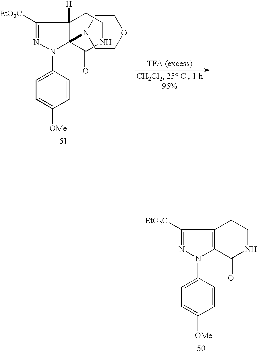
C1=C(N2N=C([EtO2C])C3=C2C(=O)NCC3)C=CC([OMe])=C1.C1=C(N2N=C([EtO2C])C3([H])C2(N2CCOCC2)C(=O)NCC3)C=CC([OMe])=C1
